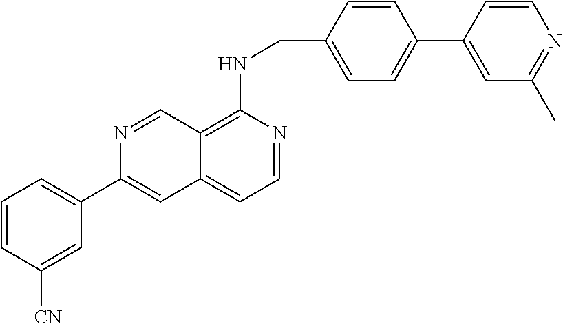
C1=CC(CNC2=C3C(=CC=N2)C=C(C2=CC=CC([CN])=C2)N=C3)=CC=C1C1=CC(C)=NC=C1
